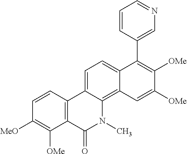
C1=CC(C2=C([OMe])C([OMe])=CC3=C4C(=CC=C23)C2=C(C(=O)N4C)C([OMe])=C([MeO])C=C2)=CN=C1
